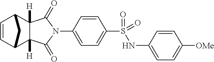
N1(C2=CC=C(S(=O)(NC3=CC=C([OMe])C=C3)=O)C=C2)C(=O)C2([H])C([H])(C1=O)C1C=CC2C1
